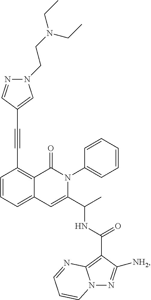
C1=CC=C2C(=C1C#CC1=CN(CCN(CC)CC)N=C1)C(=O)N(C1=CC=CC=C1)C(C(C)NC(=O)C1=C3N(N=C1[NH2])C=CC=N3)=C2
